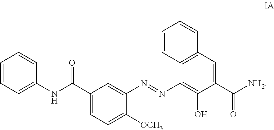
C1=CC=C(NC(C2=CC=C([OCH3])C(N=NC3=C(O)C(C([NH2])=O)=CC4=C3C=CC=C4)=C2)=O)C=C1
